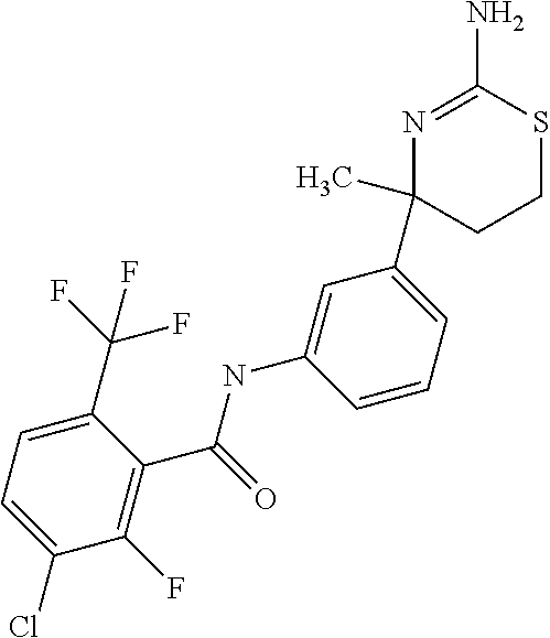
CC1(C2=CC=CC(NC(C3=C(F)C(Cl)=CC=C3C(F)(F)F)=O)=C2)CCSC(N)=N1
